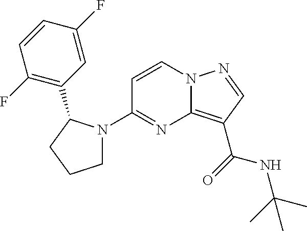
C12=C(C(=O)NC(C)(C)C)C=NN1C=CC(N1CCCC1C1=C(F)C=CC(F)=C1)=N2
